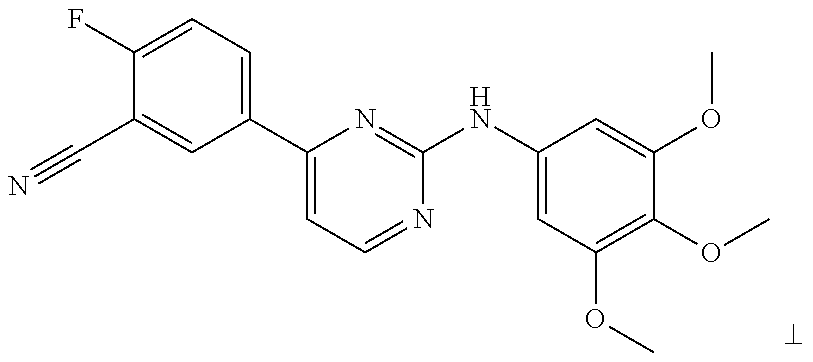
C1(F)=CC=C(C2=CC=NC(NC3=CC(OC)=C(OC)C(OC)=C3)=N2)C=C1C#N
